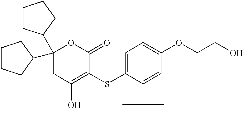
C1CCC(C2(C3CCCC3)CC(O)=C(SC3=CC(C)=C(OCCO)C=C3C(C)(C)C)C(=O)O2)C1
